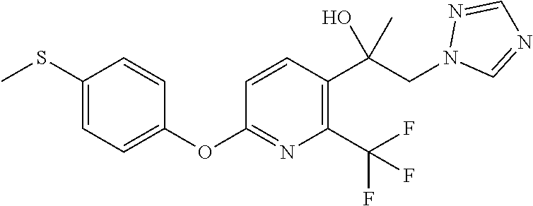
C1(SC)=CC=C(OC2=NC(C(F)(F)F)=C(C(CN3C=NC=N3)(C)O)C=C2)C=C1
